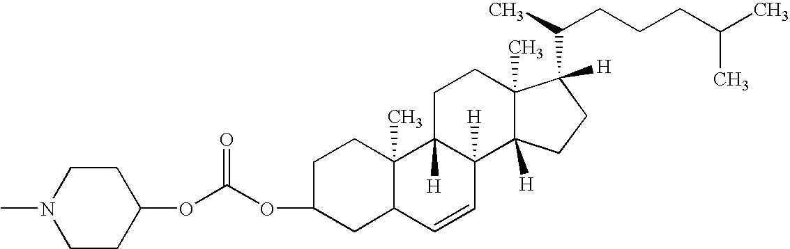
O(C1CC2C(C)(CC1)C1([H])C([H])(C=C2)C2([H])C(C)(CC1)C(C(C)CCCC(C)C)([H])CC2)C(OC1CCN(C)CC1)=O
